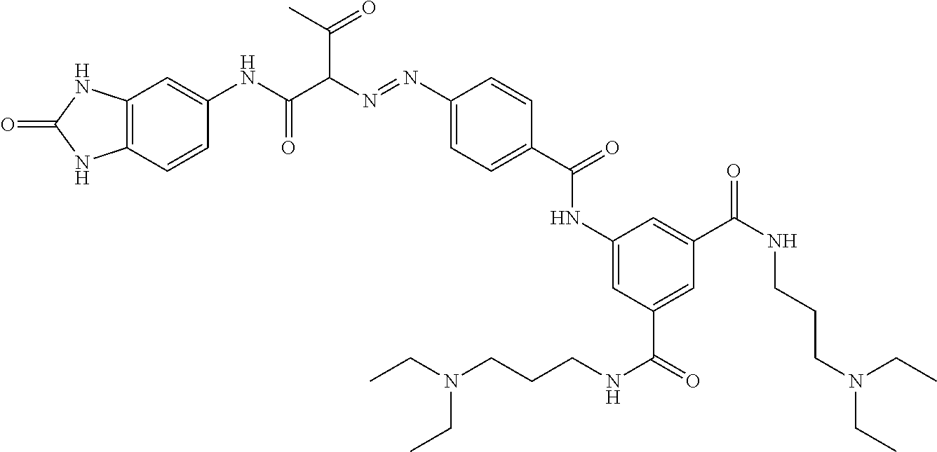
C1(N=NC(C(NC2=CC3=C(C=C2)NC(=O)N3)=O)C(C)=O)=CC=C(C(NC2=CC(C(NCCCN(CC)CC)=O)=CC(C(NCCCN(CC)CC)=O)=C2)=O)C=C1
